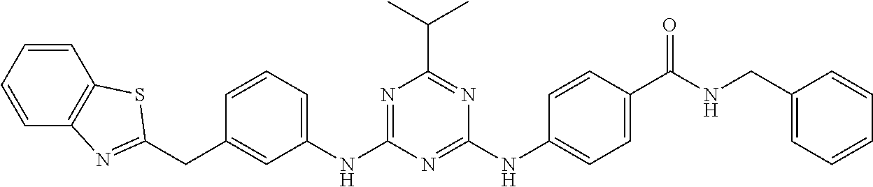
C1=CC=CC2=C1SC(CC1=CC(NC3=NC(C(C)C)=NC(NC4=CC=C(C(NCC5=CC=CC=C5)=O)C=C4)=N3)=CC=C1)=N2
